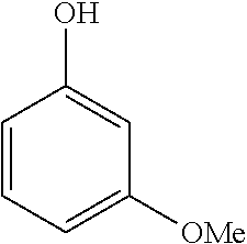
C1=CC=C([OMe])C=C1O
